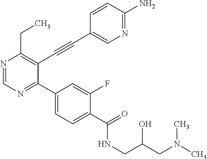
N1=CN=C(C2=CC=C(C(=O)NCC(CN(C)C)O)C(F)=C2)C(C#CC2=CN=C(N)C=C2)=C1CC
